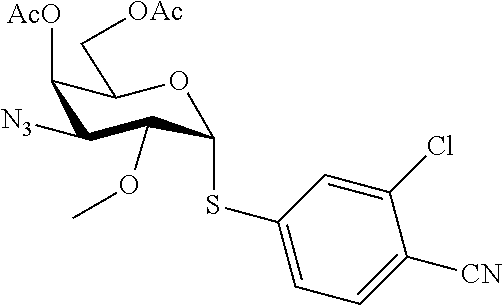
COC1C([N3])C([AcO])C(C[OAc])OC1SC1=CC=C([CN])C(Cl)=C1
